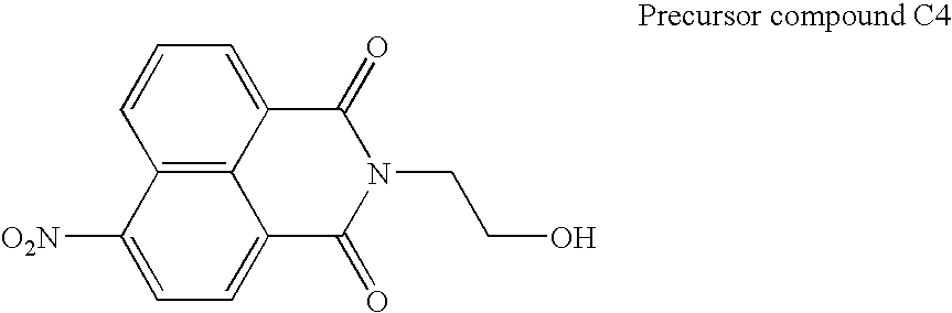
C12=C3C(=CC=C1)C(=O)N(CCO)C(=O)C3=CC=C2[O2N]
